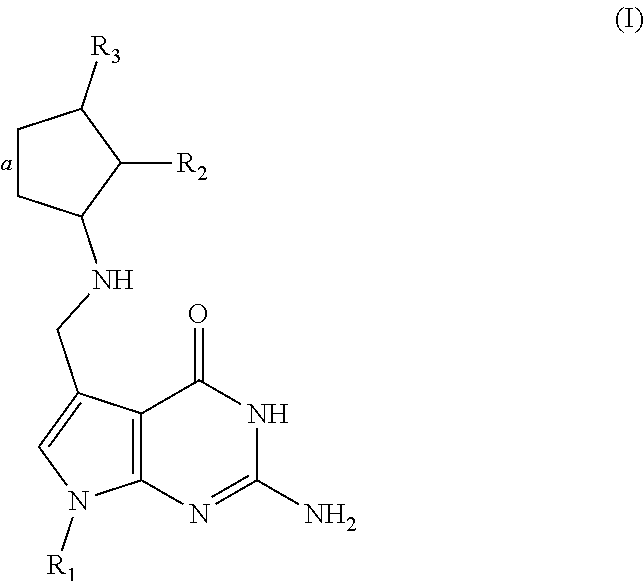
C12=C(N=C(N)NC1=O)N([R1])C=C2CNC1C([R2])C([R3])CC1
